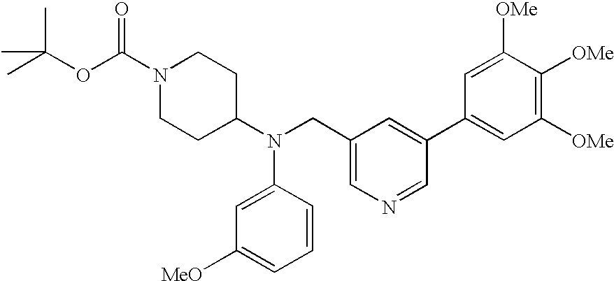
N1(C(OC(C)(C)C)=O)CCC(N(C2=CC([MeO])=CC=C2)CC2=CN=CC(C3=CC([OMe])=C([OMe])C([OMe])=C3)=C2)CC1
